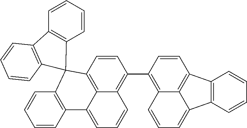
C1=CC2=C3C(=C1C1=C4C=CC=C5C6=C(C(=C45)C=C1)C=CC=C6)C=CC=C3C1=C(C=CC=C1)C21C2=C(C=CC=C2)C2=C1C=CC=C2
